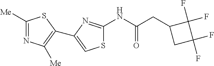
S1C(NC(CC2CC(F)(F)C2(F)F)=O)=NC(C2=C([Me])N=C([Me])S2)=C1
